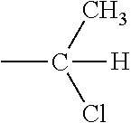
CC(C)(Cl)[H]
